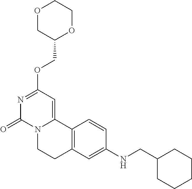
O1CC(COC2=NC(=O)N3C(=C2)C2=C(CC3)C=C(NCC3CCCCC3)C=C2)OCC1
